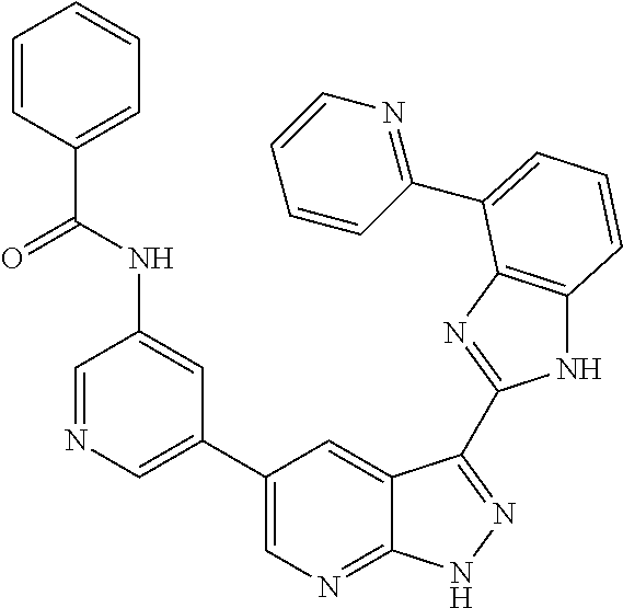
C1(C2=CN=C3C(=C2)C(C2=NC4=C(N2)C=CC=C4C2=NC=CC=C2)=NN3)=CN=CC(NC(C2=CC=CC=C2)=O)=C1
